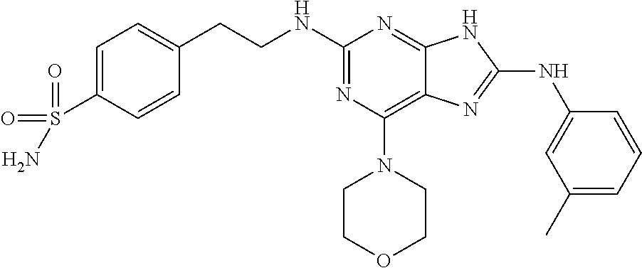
N(C1=NC(N2CCOCC2)=C2C(=N1)NC(NC1=CC(C)=CC=C1)=N2)CCC1=CC=C(S(N)(=O)=O)C=C1
